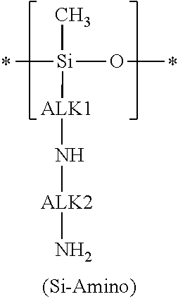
C[Si](OC)([ALK1]N[ALK2]N)C
